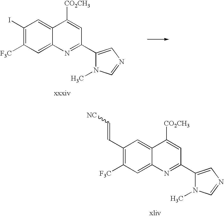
C1(I)=C([F3C])C=C2C(=C1)C([CO2CH3])=CC(C1=CN=CN1C)=N2.C1(C=C[NC])=C([F3C])C=C2C(=C1)C([CO2CH3])=CC(C1=CN=CN1C)=N2
